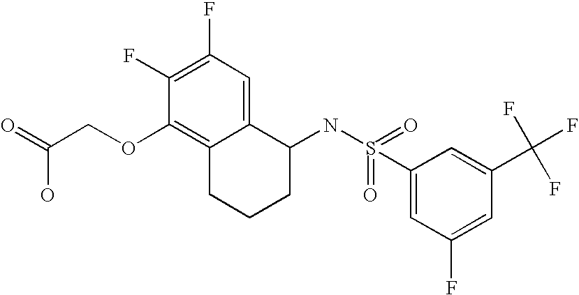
C1(F)=C(F)C=C2C(=C1OCC(=O)O)CCCC2NS(=O)(C1=CC(F)=CC(C(F)(F)F)=C1)=O
